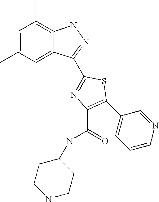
C1=C(C)C=C2C(=C1C)NN=C2C1=NC(C(NC2CCNCC2)=O)=C(C2=CC=CN=C2)S1
